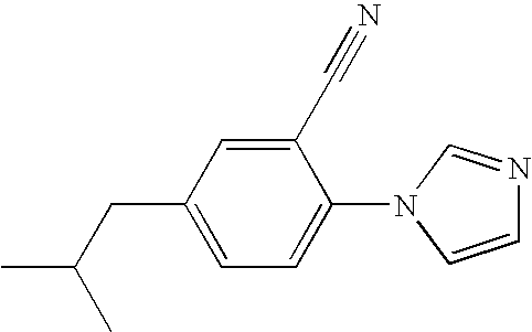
C1(CC(C)C)=CC=C(N2C=CN=C2)C(C#N)=C1
